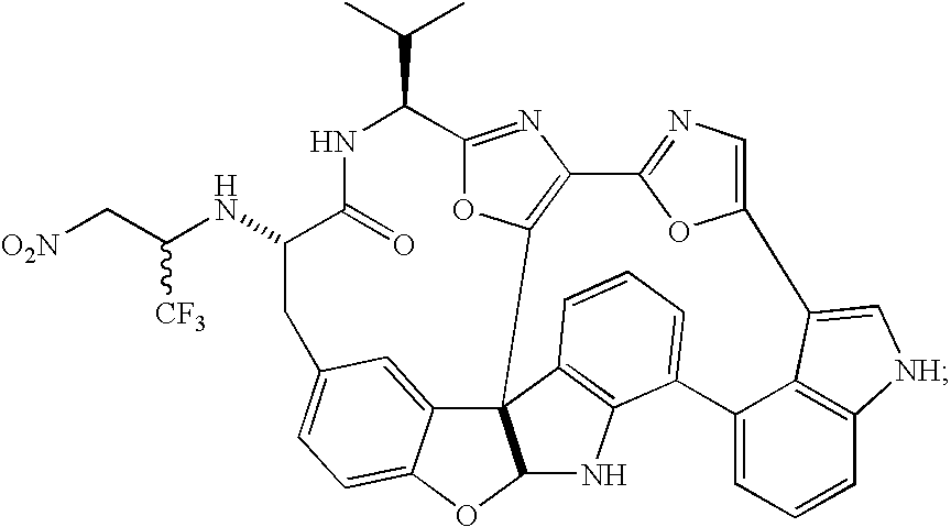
C(C(NC1CC2=CC=C3C(=C2)C24C5=C(N=C(C(C(C)C)NC1=O)O5)C1=NC=C(C5=C[NH]C6=C5C(=CC=C6)C5=CC=CC2=C5NC4O3)O1)[CF3])[O2N]
